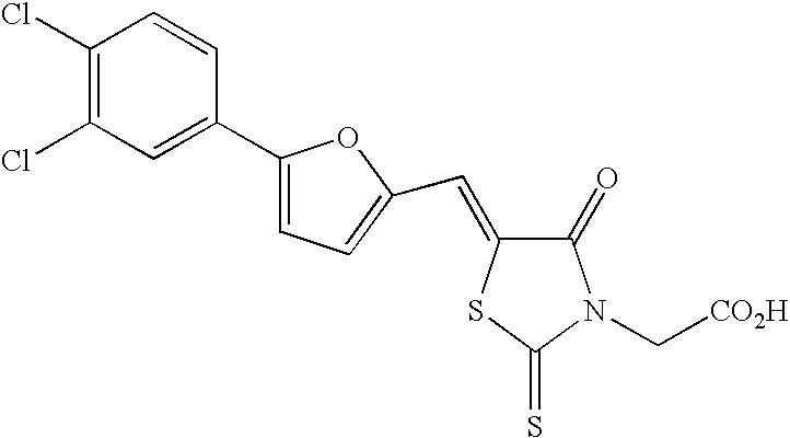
C1(Cl)=C(Cl)C=C(C2=CC=C(C=C3C(=O)N(C[CO2H])C(=S)S3)O2)C=C1
